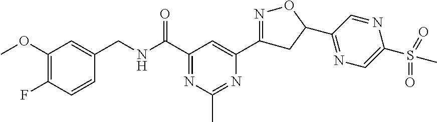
C1(OC)=C(F)C=CC(CNC(C2=NC(C)=NC(C3=NOC(C4=NC=C(S(=O)(=O)C)N=C4)C3)=C2)=O)=C1
